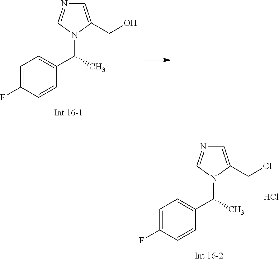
C1=C(CCl)N(C(C)C2=CC=C(F)C=C2)C=N1.Cl.C1=C(CO)N(C(C)C2=CC=C(F)C=C2)C=N1
